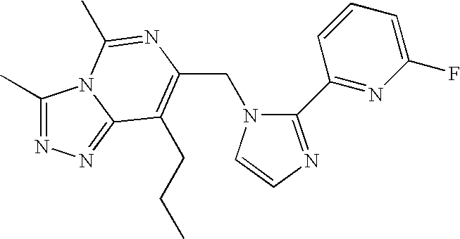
C(N1C(C2=NC(F)=CC=C2)=NC=C1)C1=C(CCC)C2=NN=C(C)N2C(C)=N1
